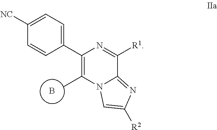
B.C1(C2=CC=C([NC])C=C2)=C(C)N2C(=NC([R2])=C2)C([R1])=N1
